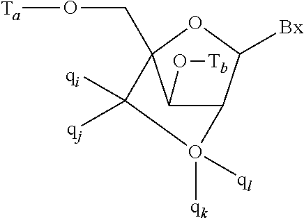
C12C([Bx])OC(CO[Ta])(C1O[Tb])C([qi])([qj])O2([ql])[qk]
